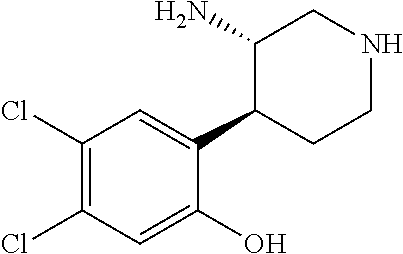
C1(Cl)=C(Cl)C=C(O)C(C2CCNCC2N)=C1
